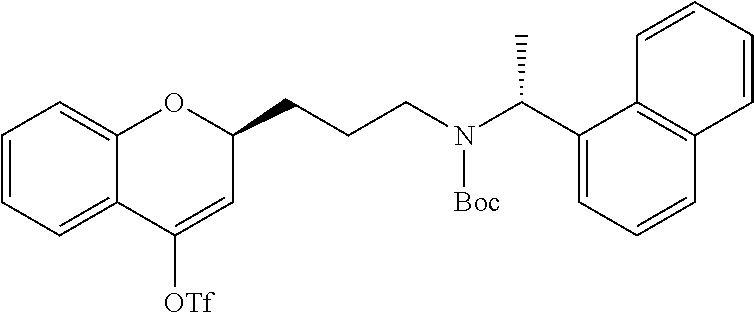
C1([OTf])=CC(CCCN(C(C2=CC=CC3=C2C=CC=C3)C)[Boc])OC2=CC=CC=C12
